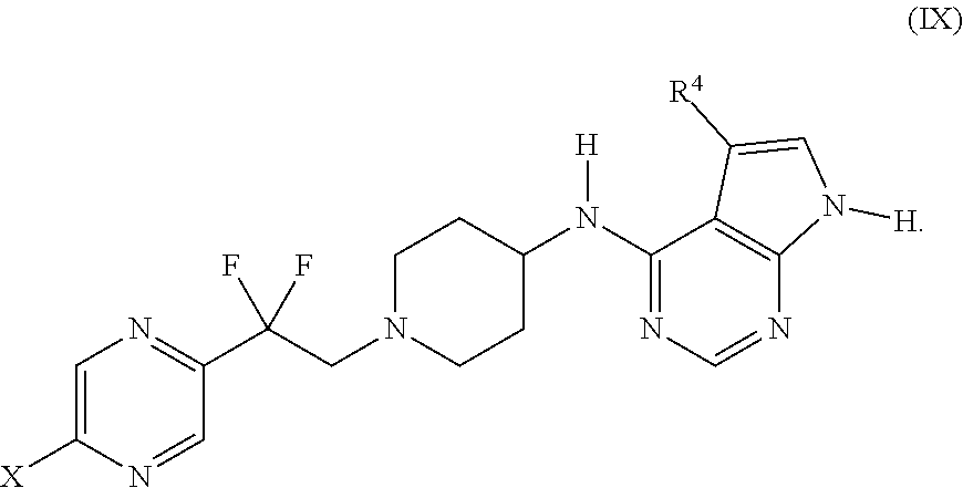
C1=C([X])N=CC(C(CN2CCC(N(C3=NC=NC4=C3C([R4])=CN4[H])[H])CC2)(F)F)=N1
